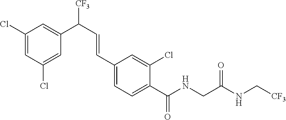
C1(Cl)=CC(Cl)=CC(C(C=CC2=CC=C(C(NCC(NC[CF3])=O)=O)C(Cl)=C2)[CF3])=C1
